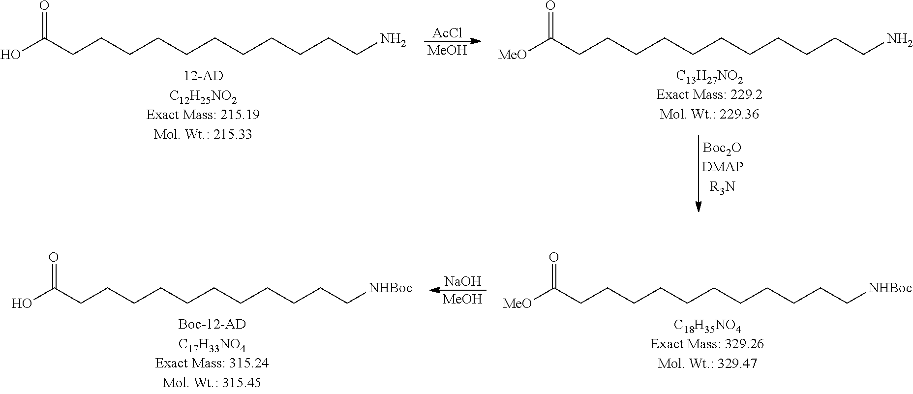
[AcCl].[MeOH].OC(CCCCCCCCCCCN)=O.[MeO]C(CCCCCCCCCCCN)=O.[NaOH].[MeOH].OC(CCCCCCCCCCC[NHBoc])=O.[MeO]C(CCCCCCCCCCC[NHBoc])=O
